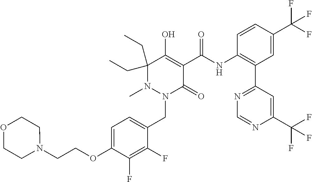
C1=C(OCCN2CCOCC2)C(F)=C(F)C(CN2C(=O)C(C(=O)NC3=C(C4=NC=NC(C(F)(F)F)=C4)C=C(C(F)(F)F)C=C3)=C(O)C(CC)(CC)N2C)=C1
